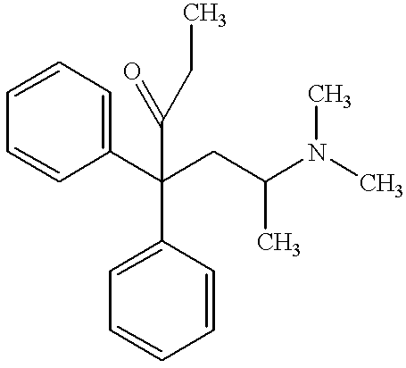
C1=CC=C(C(CC(N(C)C)C)(C2=CC=CC=C2)C(=O)CC)C=C1
